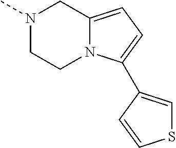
N1(C)CCN2C(=CC=C2C2=CSC=C2)C1
